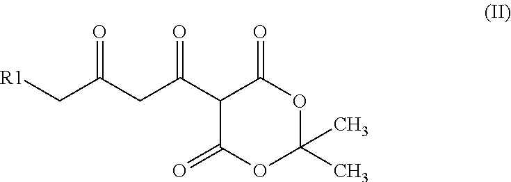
C(C(CC(C1C(=O)OC(C)(C)OC1=O)=O)=O)[R1]
